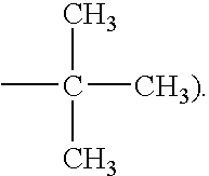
CC([CH3)])(C)C
